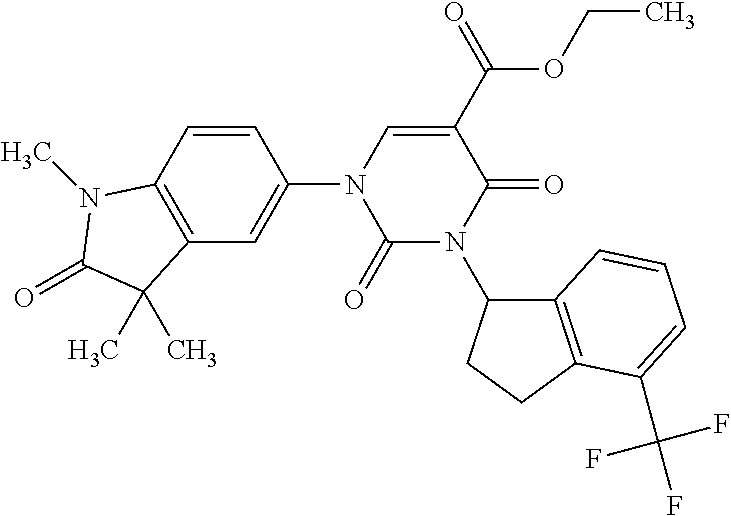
C12=C(CCC1N1C(=O)C(C(=O)OCC)=CN(C3=CC4=C(C=C3)N(C)C(=O)C4(C)C)C1=O)C(C(F)(F)F)=CC=C2
